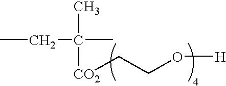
CCC(C)([CO2]CCO[H])C
